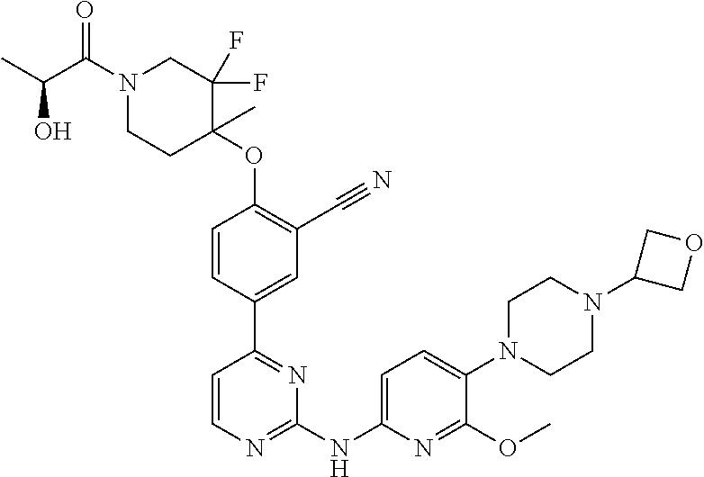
N1(C(=O)C(O)C)CCC(OC2=C(C#N)C=C(C3=NC(NC4=CC=C(N5CCN(C6COC6)CC5)C(OC)=N4)=NC=C3)C=C2)(C)C(F)(F)C1
